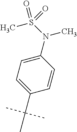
C1=C(N(S(C)(=O)=O)C)C=CC(C(C)(C)C)=C1
